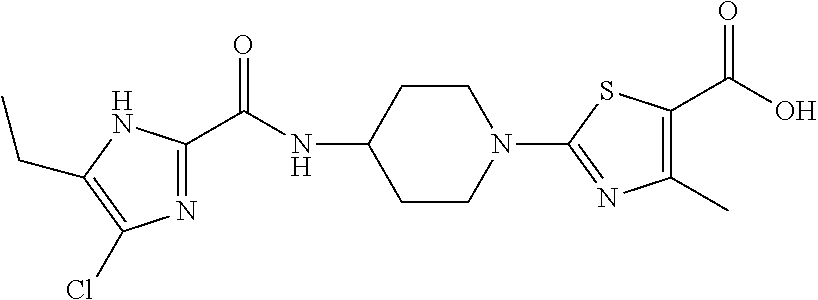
N1=C(C(NC2CCN(C3=NC(C)=C(C(O)=O)S3)CC2)=O)NC(CC)=C1Cl
